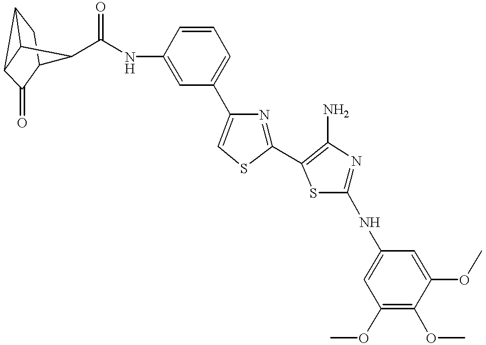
C1(OC)=C(OC)C(OC)=CC(NC2=NC(N)=C(C3=NC(C4=CC=CC(NC(=O)C5C6C7CC5C(=O)C76)=C4)=CS3)S2)=C1
